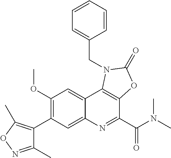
C1(C2=C(OC)C=C3C(=C2)N=C(C(N(C)C)=O)C2=C3N(CC3=CC=CC=C3)C(=O)O2)=C(C)ON=C1C
